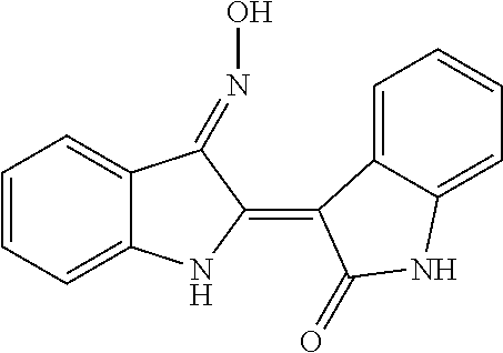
C1=CC=C2C(=C1)C(=NO)C(=C1C3=CC=CC=C3NC1=O)N2
